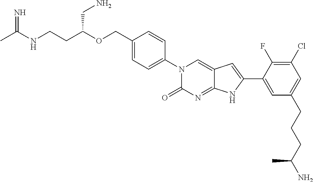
N=C(NCCC(OCC1=CC=C(N2C(=O)N=C3C(=C2)C=C(C2=CC(CCCC(N)C)=CC(Cl)=C2F)N3)C=C1)CN)C
